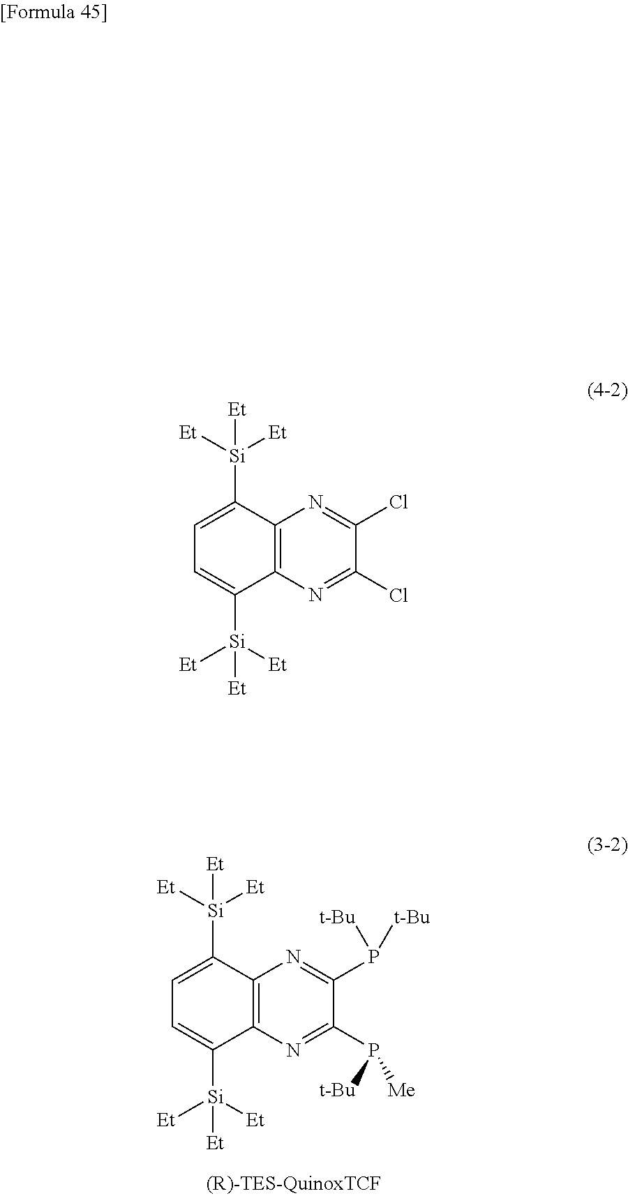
C12=C(N=C(Cl)C(Cl)=N1)C([Si]([Et])([Et])[Et])=CC=C2[Si]([Et])([Et])[Et].C12=C(N=C(P([Me])[t-Bu])C(P([t-Bu])[t-Bu])=N1)C([Si]([Et])([Et])[Et])=CC=C2[Si]([Et])([Et])[Et]
